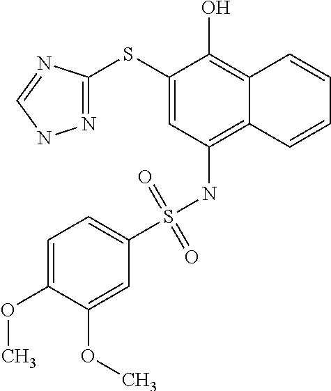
C1(SC2=NNC=N2)=CC(NS(C2=CC=C(OC)C(OC)=C2)(=O)=O)=C2C(=C1O)C=CC=C2
